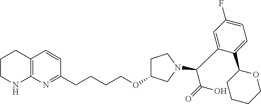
C1CNC2=C(C1)C=CC(CCCCOC1CCN(C(C3=CC(F)=CC=C3C3OCCCC3)C(=O)O)C1)=N2
